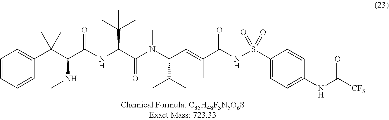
C1=CC=CC(C(C(C(NC(C(N(C(C=C(C(NS(C2=CC=C(NC([CF3])=O)C=C2)(=O)=O)=O)C)C(C)C)C)=O)C(C)(C)C)=O)NC)(C)C)=C1
